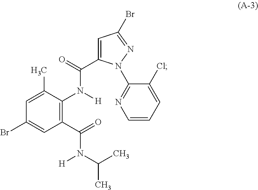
C1(C(=O)N(C(C)C)[H])=C(N([H])C(=O)C2=CC(Br)=NN2C2=NC=CC=C2Cl)C(C)=CC(Br)=C1
